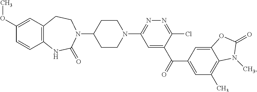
C12=C(NC(=O)N(C3CCN(C4=NN=C(Cl)C(C(C5=CC(C)=C6C(=C5)OC(=O)N6C)=O)=C4)CC3)CC1)C=CC(OC)=C2
